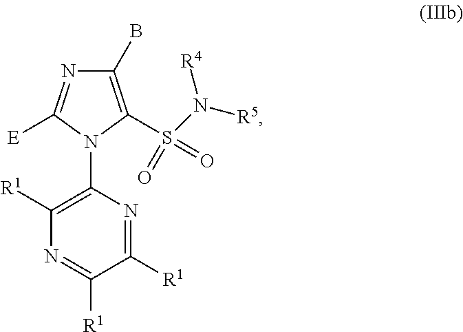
C1(B)=C(S(N([R5])[R4])(=O)=O)N(C2=C([R1])N=C([R1])C([R1])=N2)C([E])=N1
